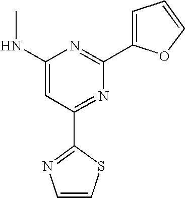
C1(NC)=CC(C2=NC=CS2)=NC(C2=CC=CO2)=N1
